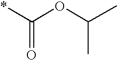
*C(=O)OC(C)C
